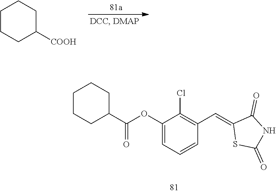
C1CCC([COOH])CC1.C1(C(OC2=CC=CC(C=C3SC(=O)NC3=O)=C2Cl)=O)CCCCC1
